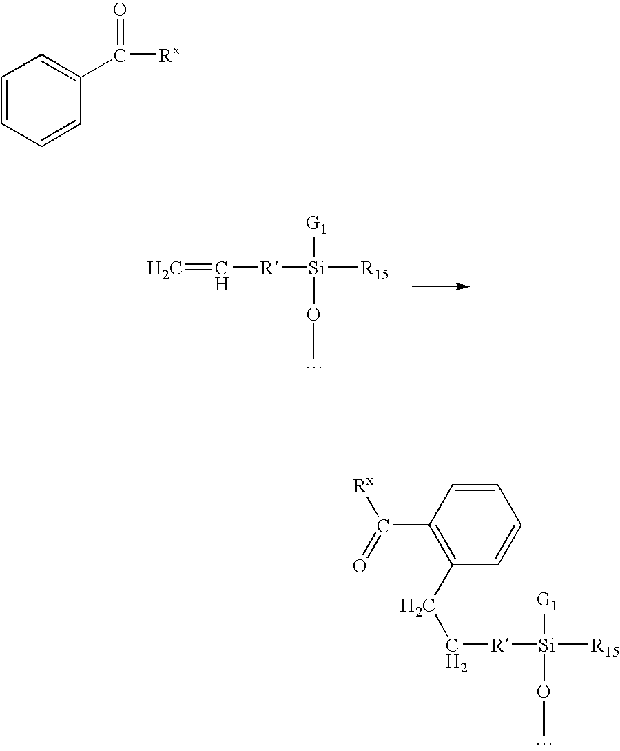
C1=CC=CC(C([Rx])=O)=C1.C=C[R][Si]([R15])([G1])OC.C([R][Si]([R15])([G1])OC)CC1=C(C([Rx])=O)C=CC=C1
